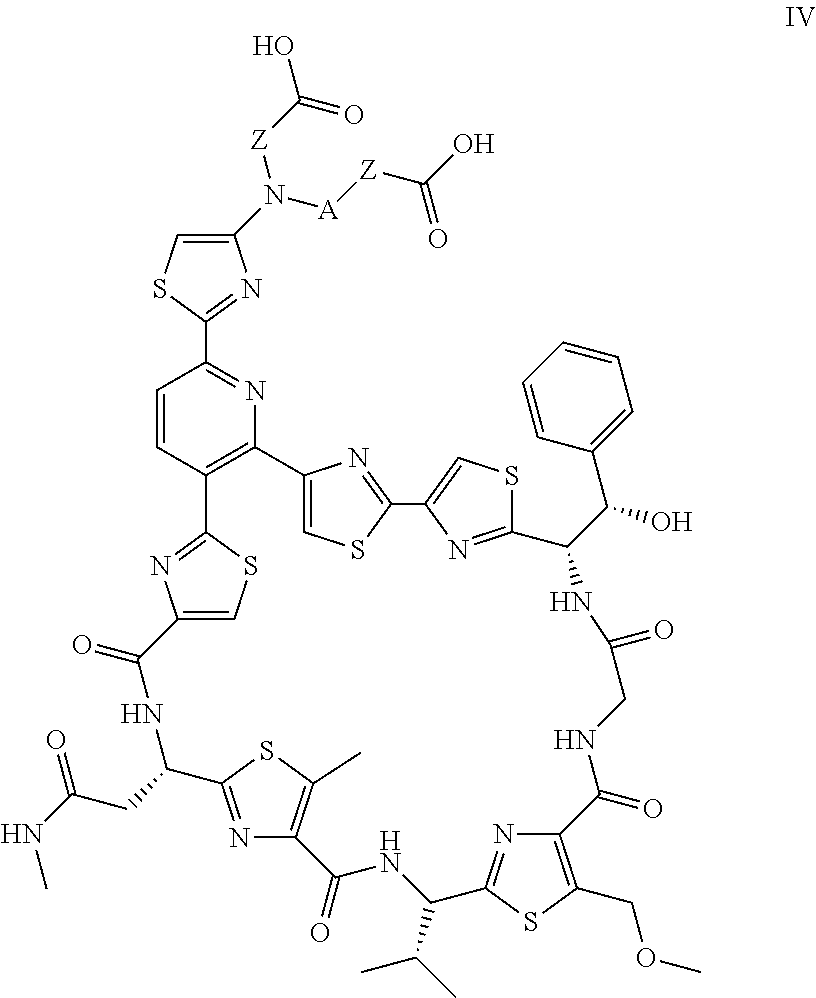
C1(N([A][Z]C(O)=O)[Z]C(O)=O)=CSC(C2=NC3=C(C=C2)C2=NC(=CS2)C(=O)NC(CC(NC)=O)C2=NC(=C(C)S2)C(=O)NC(C(C)C)C2=NC(=C(COC)S2)C(=O)NCC(=O)NC(C(C2=CC=CC=C2)O)C2=NC(=CS2)C2=NC3=CS2)=N1
